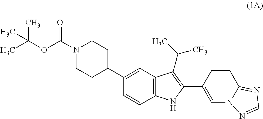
C1(C2CCN(C(OC(C)(C)C)=O)CC2)=CC2=C(C=C1)NC(C1=CN3C(=NC=N3)C=C1)=C2C(C)C
